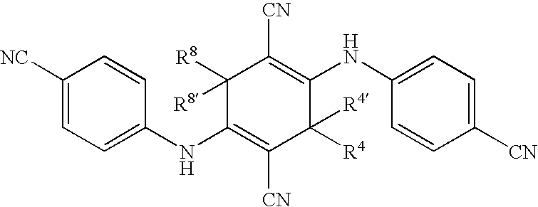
C1([NC])=CC=C(NC2=C([CN])C([R4])([R4])C(NC3=CC=C([CN])C=C3)=C([CN])C2([R8])[R8])C=C1
